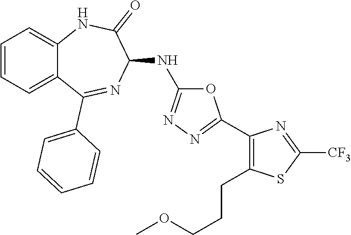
C1=CC=C2C(=C1)NC(=O)C(NC1=NN=C(C3=C(CCCOC)SC([CF3])=N3)O1)N=C2C1=CC=CC=C1
